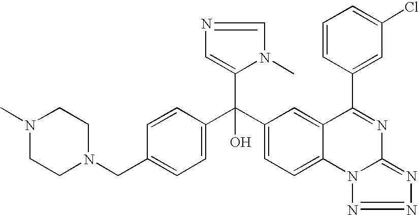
C1=C(CN2CCN(C)CC2)C=CC(C(C2=CC=C3C(=C2)C(C2=CC(Cl)=CC=C2)=NC2=NN=NN32)(C2=CN=CN2C)O)=C1
